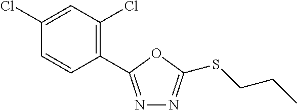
C1(Cl)=CC(Cl)=C(C2=NN=C(SCCC)O2)C=C1
